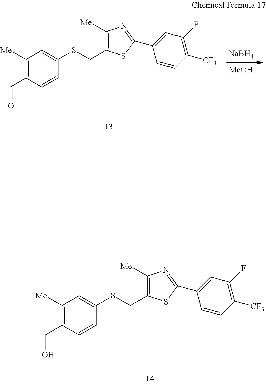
C1([Me])=C(C=O)C=CC(SCC2=C([Me])N=C(C3=CC(F)=C([CF3])C=C3)S2)=C1.[NaBH4].[MeOH].C1([Me])=C(CO)C=CC(SCC2=C([Me])N=C(C3=CC(F)=C([CF3])C=C3)S2)=C1
